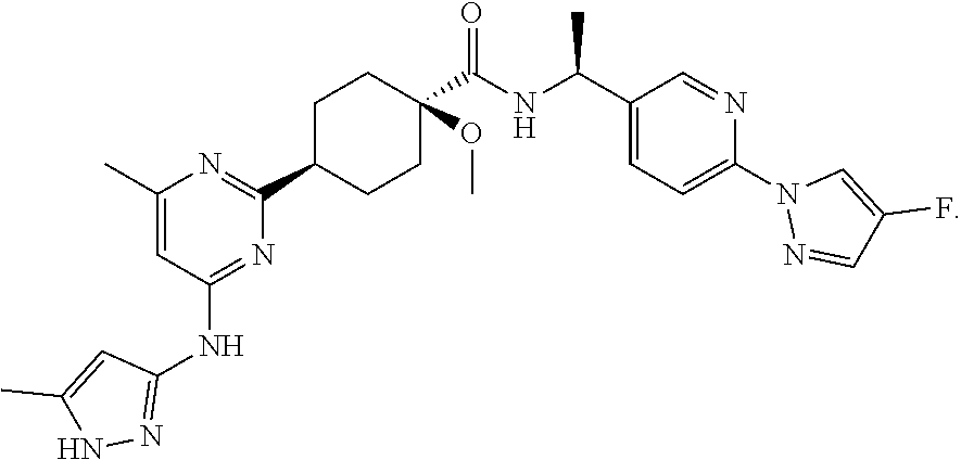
N(C(=O)C1(OC)CCC(C2=NC(C)=CC(NC3=NNC(C)=C3)=N2)CC1)C(C1=CC=C(N2N=CC(F)=C2)N=C1)C
